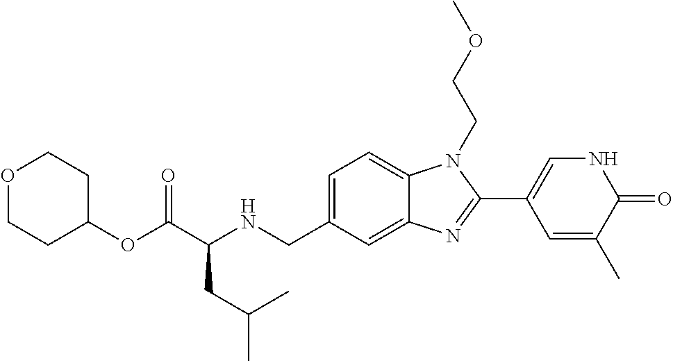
C1=C(CNC(C(OC2CCOCC2)=O)CC(C)C)C=C2C(=C1)N(CCOC)C(C1=CNC(=O)C(C)=C1)=N2
